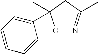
C1=CC=C(C2(C)ON=C(C)C2)C=C1
